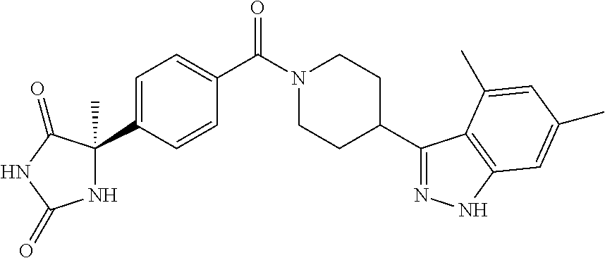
C1=C(C2(C)NC(=O)NC2=O)C=CC(C(N2CCC(C3=NNC4=C3C(C)=CC(C)=C4)CC2)=O)=C1
